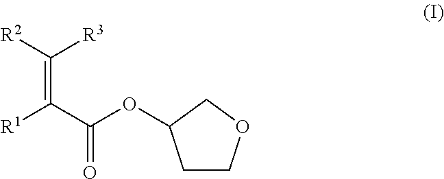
[R2]C([R3])=C(C(OC1CCOC1)=O)[R1]
